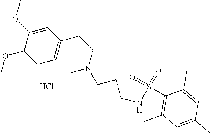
C1=C(OC)C(OC)=CC2=C1CCN(CCCNS(=O)(=O)C1=C(C)C=C(C)C=C1C)C2.Cl
